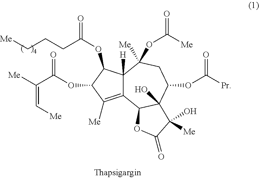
C12=C([Me])C(OC(C([Me])=C[Me])=O)C(OC(=O)CCC[Me])C1([H])C([Me])(OC(=O)[Me])CC(OC([Pr])=O)C1(O)C2OC(=O)C1(O)[Me]
